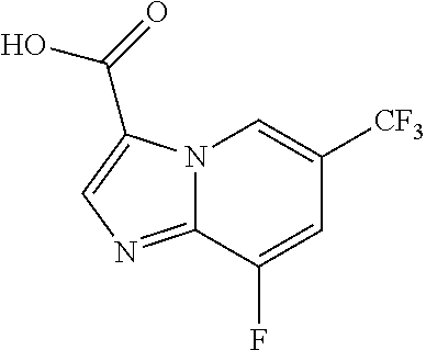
C1=C(F)C2=NC=C(C(=O)O)N2C=C1[CF3]
